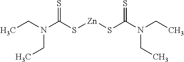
CCN(C(S[Zn]SC(N(CC)CC)=S)=S)CC
